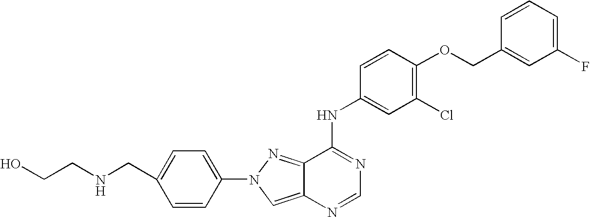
C(OC1=C(Cl)C=C(NC2=NC=NC3=CN(C4=CC=C(CNCCO)C=C4)N=C23)C=C1)C1=CC(F)=CC=C1
